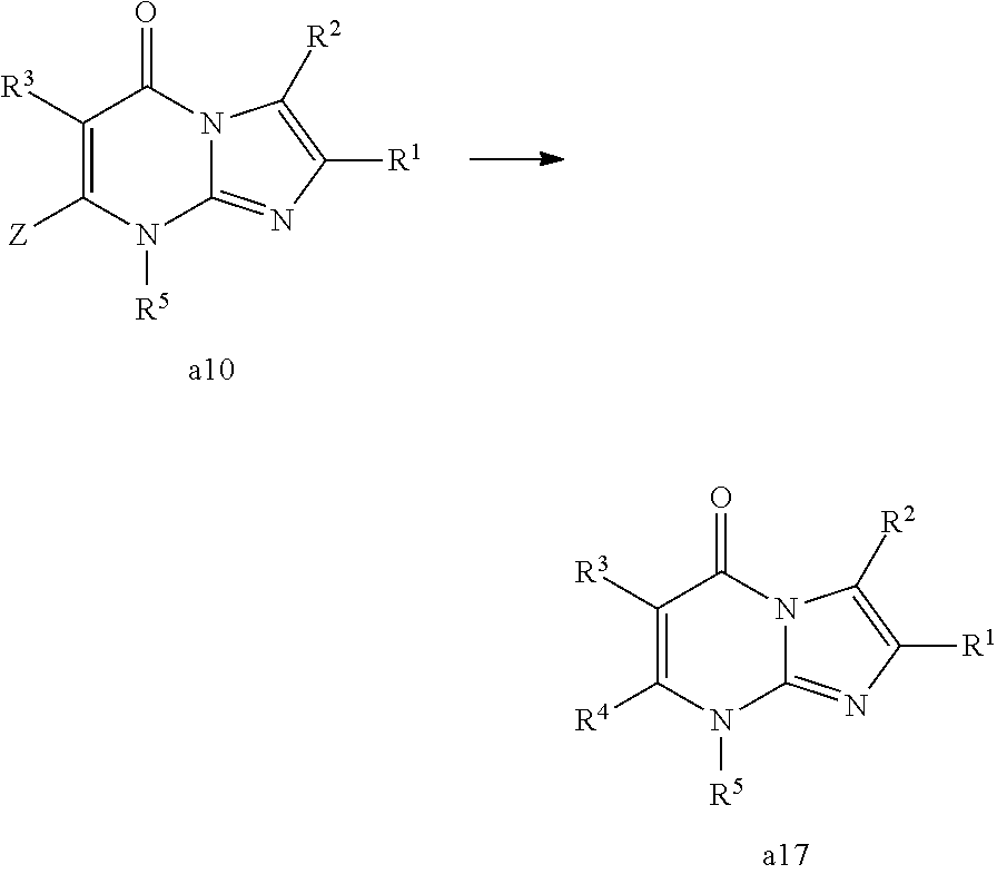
C1([R3])=C([R4])N([R5])C2=NC([R1])=C([R2])N2C1=O.C1([R3])=C([Z])N([R5])C2=NC([R1])=C([R2])N2C1=O
